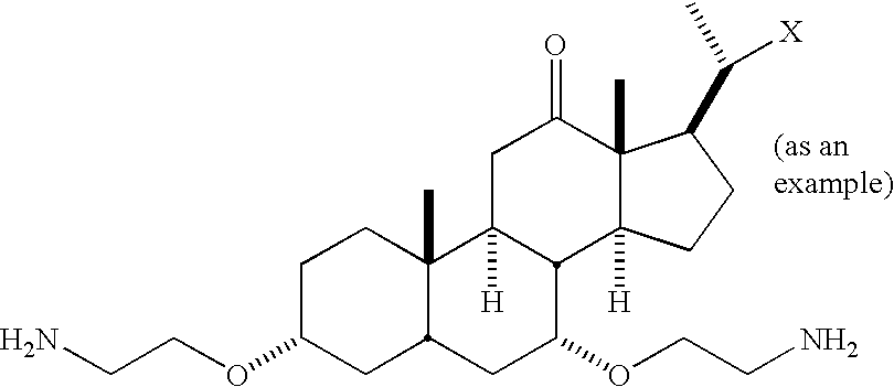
NCCOC1CC2C(C)(CC1)C1([H])C(C(OCCN)C2)C2([H])C(C)(C(=O)C1)C(C([X])C)CC2
